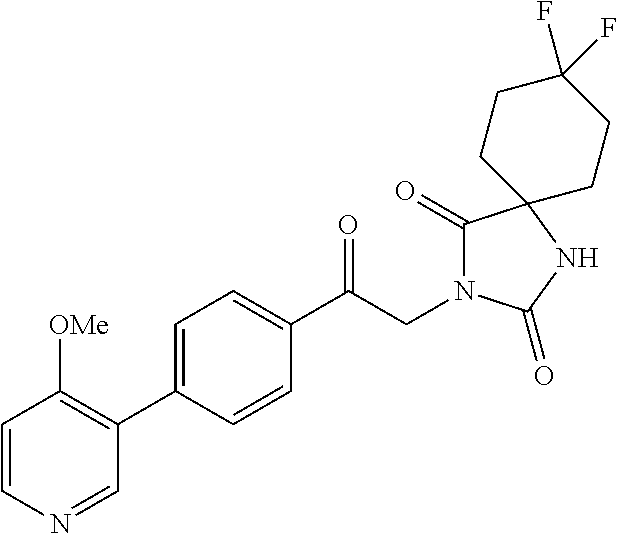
C1(C(CN2C(=O)C3(NC2=O)CCC(F)(F)CC3)=O)=CC=C(C2=C([OMe])C=CN=C2)C=C1
